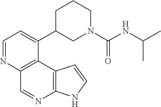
C1=NC2=C(C(C3CN(C(NC(C)C)=O)CCC3)=C1)C1=C(N=C2)NC=C1
